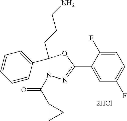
C1(C2(CCCN)N(C(=O)C3CC3)N=C(C3=CC(F)=CC=C3F)O2)=CC=CC=C1
